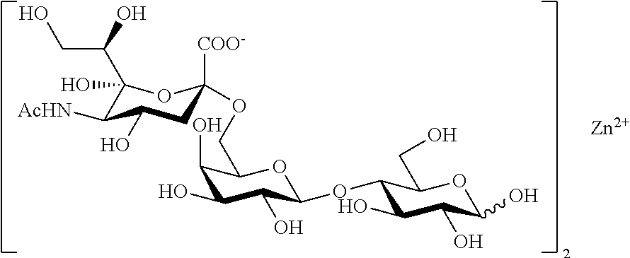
C1(O)(C(CO)O)C([AcHN])C(O)CC([COO-])(OCC2C(O)C(O)C(O)C(OC3C(O)C(O)C(O)OC3CO)O2)O1.[Zn]
